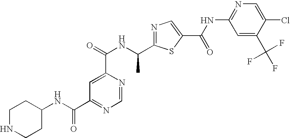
N1=C(C(NC(=O)C2=CC(C(NC3CCNCC3)=O)=NC=N2)C)SC(C(NC2=NC=C(Cl)C(C(F)(F)F)=C2)=O)=C1
